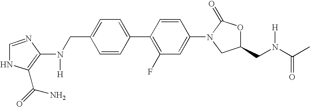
C1(CN(C2=C(C(=O)N)NC=N2)[H])=CC=C(C2=C(F)C=C(N3CC(CN(C(C)=O)[H])OC3=O)C=C2)C=C1
